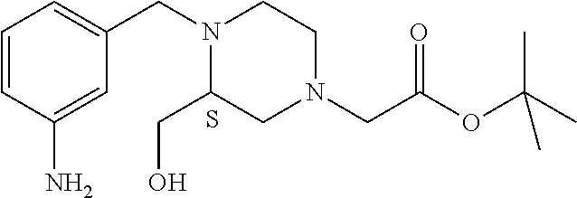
C1=CC(N)=CC(CN2C(CO)CN(CC(OC(C)(C)C)=O)CC2)=C1.S
